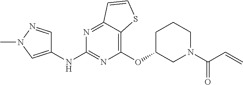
C1(OC2CCCN(C(C=C)=O)C2)=C2C(=NC(NC3=CN(C)N=C3)=N1)C=CS2
